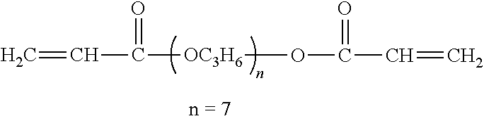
C=CC(=O)[OC3H6]OC(=O)C=C
